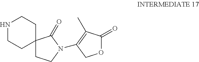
N1CCC2(CC1)CCN(C1=C(C)C(=O)OC1)C2=O
